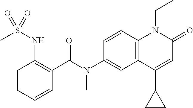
N(C1=CC2=C(C=C1)N(CC)C(=O)C=C2C1CC1)(C(C1=C(NS(=O)(C)=O)C=CC=C1)=O)C
